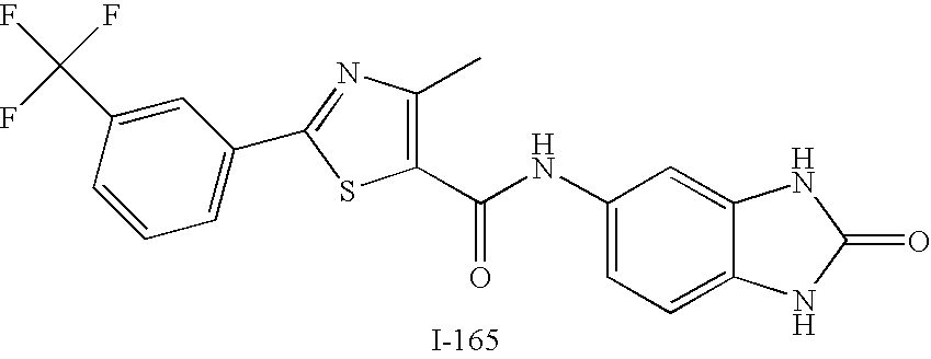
C1(C(NC2=CC=C3C(=C2)NC(=O)N3)=O)=C(C)N=C(C2=CC=CC(C(F)(F)F)=C2)S1
